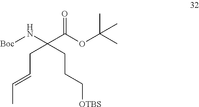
[Boc]NC(C(OC(C)(C)C)=O)(CC=CC)CCC[OTBS]
